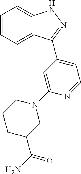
C1=CC=C2C(=C1)NN=C2C1=CC=NC(N2CCCC(C(=O)N)C2)=C1
